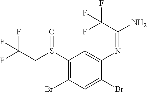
C1(S(CC(F)(F)F)=O)=C(Br)C=C(Br)C(N=C(N)C(F)(F)F)=C1
